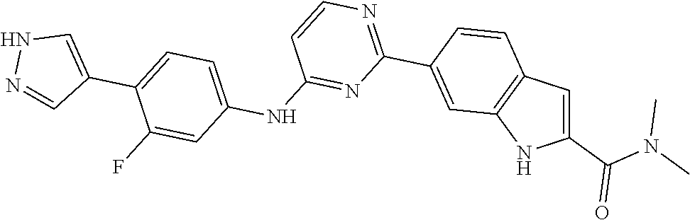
C1=NNC=C1C1=CC=C(NC2=NC(C3=CC4=C(C=C(C(N(C)C)=O)N4)C=C3)=NC=C2)C=C1F
